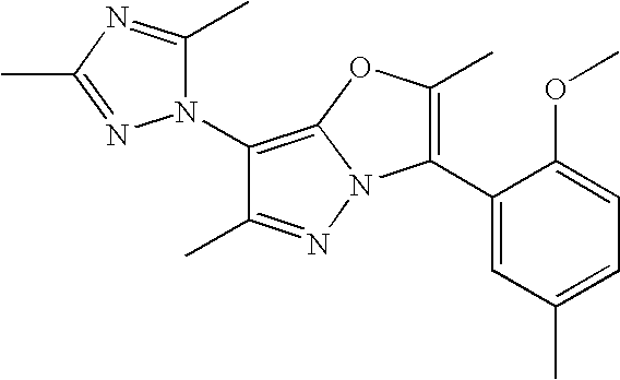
C1(N2C(C)=NC(C)=N2)=C2N(N=C1C)C(C1=CC(C)=CC=C1OC)=C(C)O2
